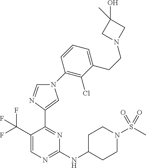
N1(C2=C(Cl)C(CCN3CC(C)(O)C3)=CC=C2)C=NC(C2=NC(NC3CCN(S(C)(=O)=O)CC3)=NC=C2C(F)(F)F)=C1
